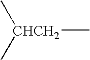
[CHCH2](C)(C)C
